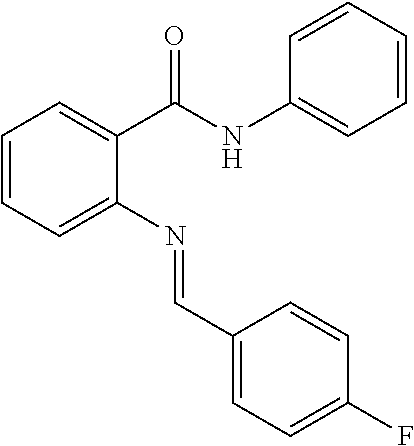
C1=CC=C(N=CC2=CC=C(F)C=C2)C(C(NC2=CC=CC=C2)=O)=C1
